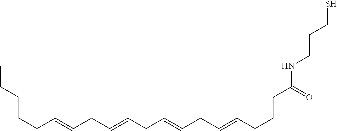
C(CC=CCC=CCC=CCC=CCCCC(NCCCS)=O)CCC
